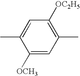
C1(C)=C([OC2H5])C=C(C)C([OCH3])=C1
